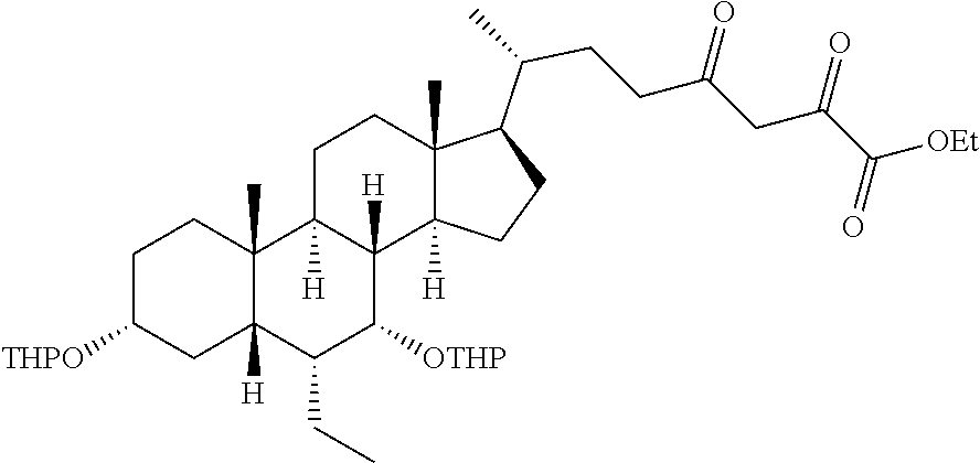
C1(CC)C([OTHP])C2([H])C([H])(C3(C)C1([H])CC([THPO])CC3)CCC1(C)C(C(CCC(=O)CC(=O)C(=O)[OEt])C)CCC12[H]
